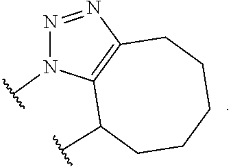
N1=NC2=C(N1C)C(C)CCCCC2
